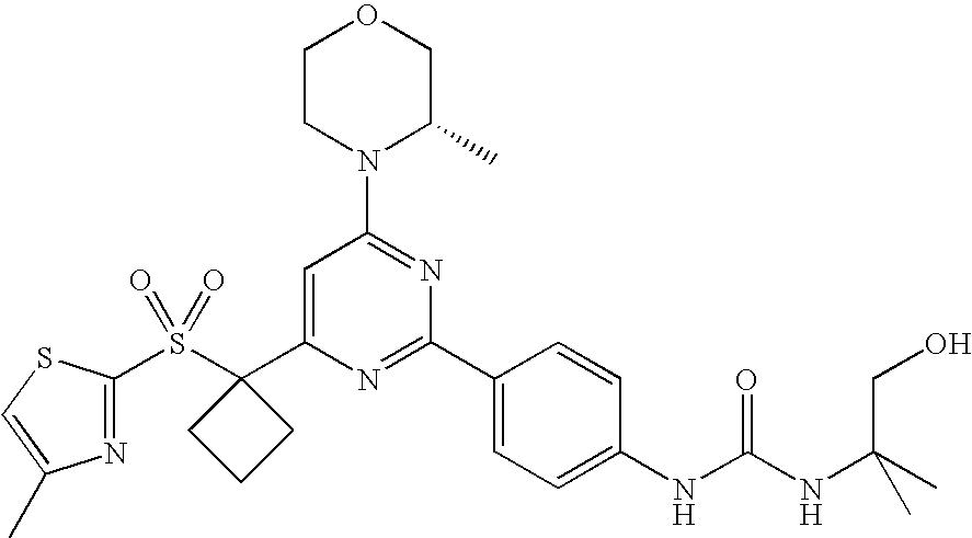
S(C1(C2=CC(N3C(C)COCC3)=NC(C3=CC=C(NC(NC(CO)(C)C)=O)C=C3)=N2)CCC1)(=O)(=O)C1=NC(C)=CS1
